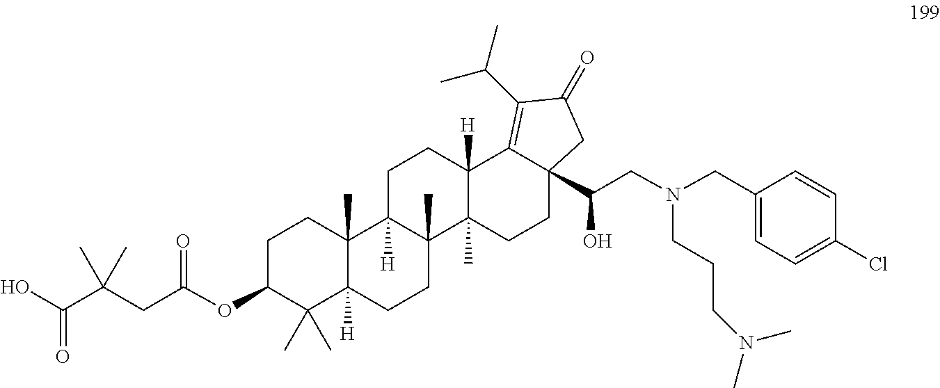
C1C(OC(CC(C(O)=O)(C)C)=O)C(C)(C)C2([H])C(C)(C1)C1([H])C(C)(CC2)C2(C)C([H])(CC1)C1=C(C(C)C)C(=O)CC1(C(CN(CC1=CC=C(Cl)C=C1)CCCN(C)C)O)CC2
